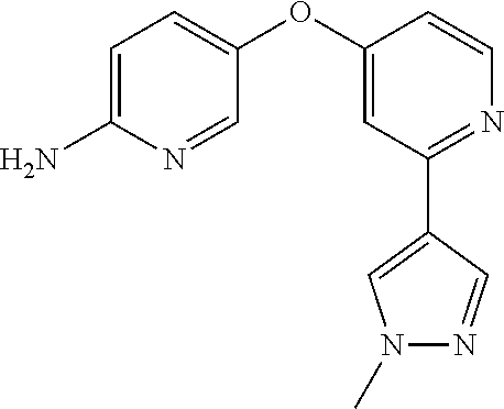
C1=C(N)N=CC(OC2=CC(C3=CN(C)N=C3)=NC=C2)=C1
